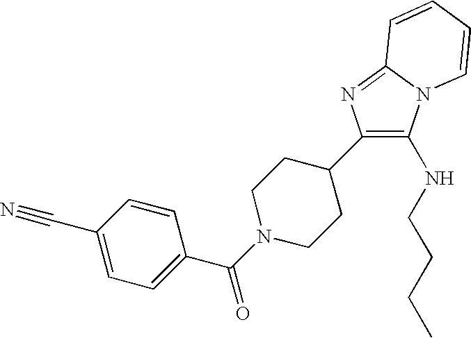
C1(C2CCN(C(=O)C3=CC=C(C#N)C=C3)CC2)=C(NCCCC)N2C(=N1)C=CC=C2
